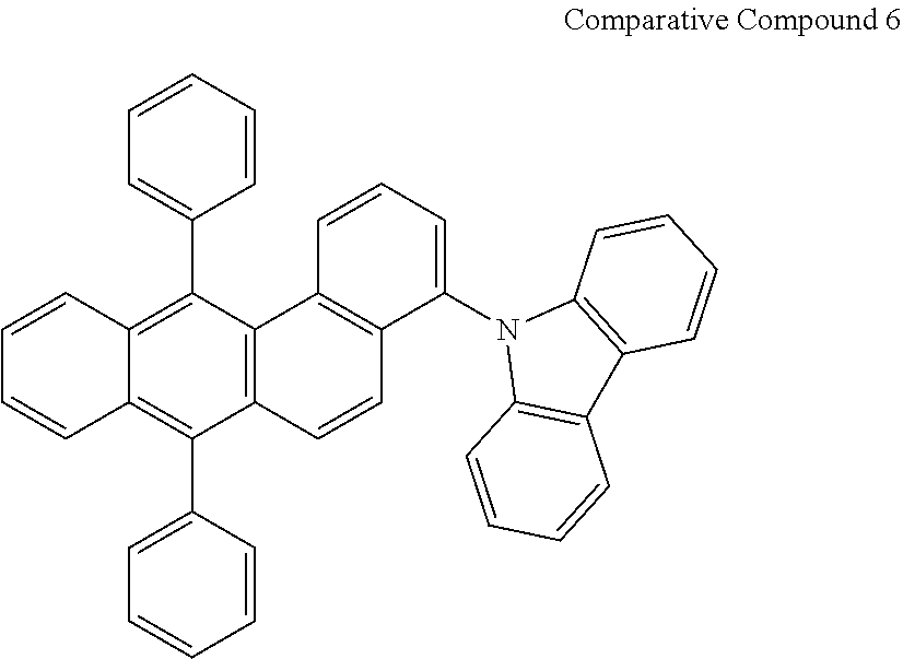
C12=C(C3=CC=CC=C3)C3=C(C(C4=CC=CC=C4)=C1C=CC=C2)C=CC1=C3C=CC=C1N1C2=C(C3=C1C=CC=C3)C=CC=C2
